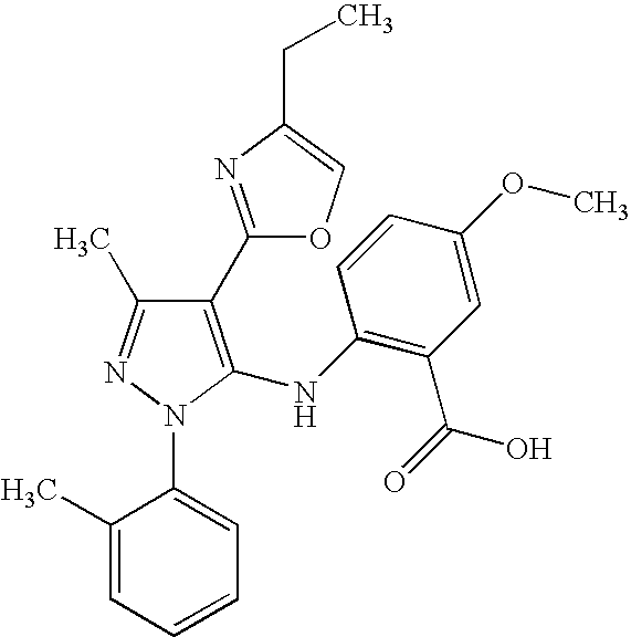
C1(C2=NC(CC)=CO2)=C(NC2=C(C(=O)O)C=C(OC)C=C2)N(C2=CC=CC=C2C)N=C1C
